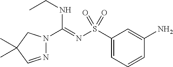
N1=CC(C)(C)CN1C(=NS(C1=CC=CC(N)=C1)(=O)=O)NCC
